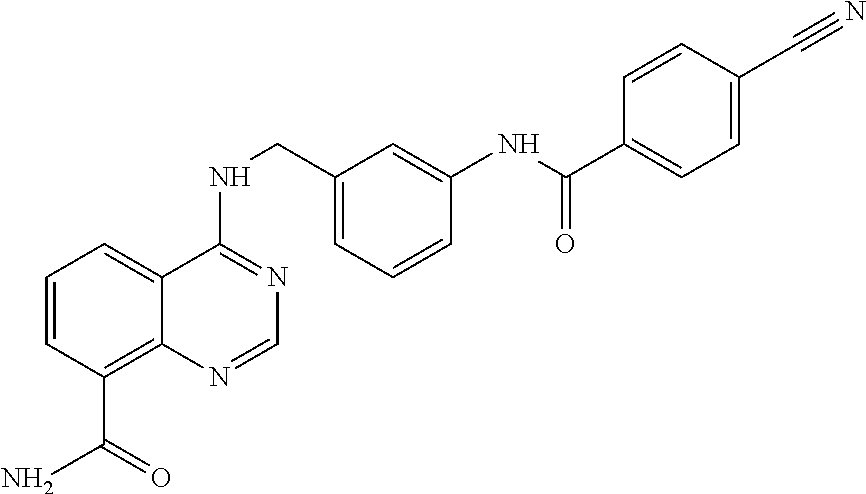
C1=CC(C(N)=O)=C2C(=C1)C(NCC1=CC=CC(NC(C3=CC=C(C#N)C=C3)=O)=C1)=NC=N2
